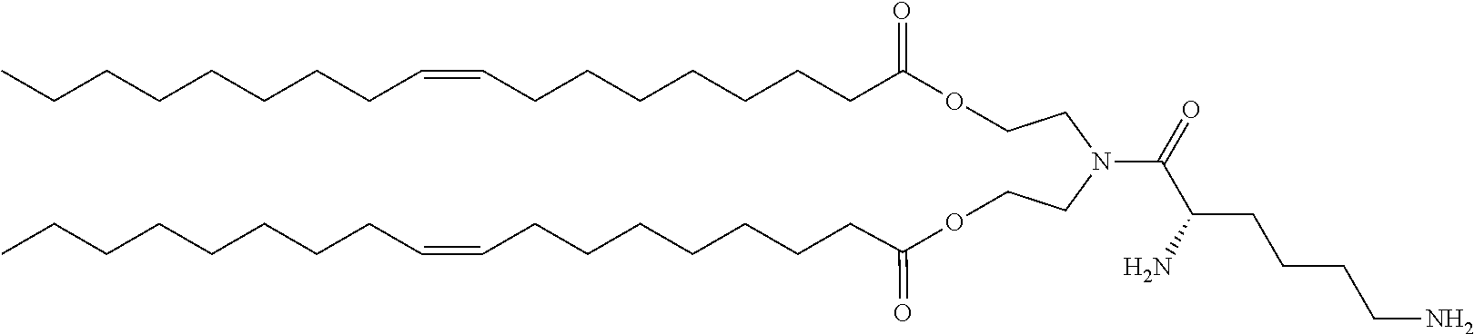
O(CCN(CCOC(CCCCCCCC=CCCCCCCCC)=O)C(C(CCCCN)N)=O)C(CCCCCCCC=CCCCCCCCC)=O
